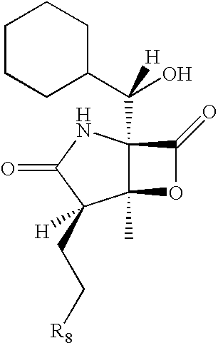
C12(C(O)(C3CCCCC3)[H])C(C)(OC1=O)C(CC[R8])([H])C(=O)N2
